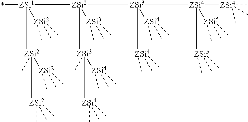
*[ZSi1]([ZSi2](C)(C)C)([ZSi2]([ZSi2](C)(C)C)([ZSi2](C)(C)C)C)[ZSi2]([ZSi3](C)(C)C)([ZSi3]([ZSi4](C)(C)C)([ZSi4](C)(C)C)C)[ZSi3]([ZSi4](C)(C)C)([ZSi4](C)(C)C)[ZSi4]([ZSi5](C)(C)C)([ZSi5](C)(C)C)[ZSi4](C)(C)C
